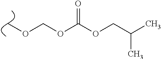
C(OC(OCC(C)C)=O)OC
